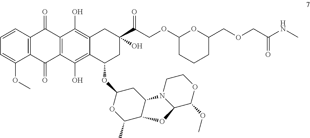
C1=CC=C(OC)C2=C1C(=O)C1=C(C2=O)C(O)=C2C(=C1O)CC(C(COC1CCCC(COCC(NC)=O)O1)=O)(O)CC2OC1OC(C)C2C(C1)N1C(C(OC)OCC1)O2
